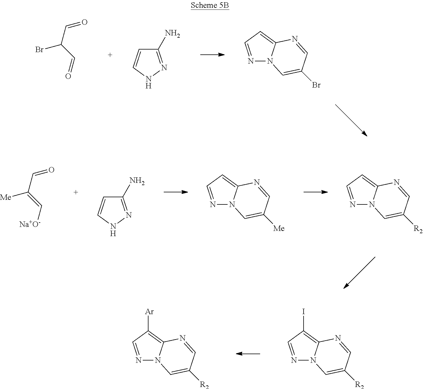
BrC(C=O)C=O.C1(N)=NNC=C1.N1=CC=C2N1C=C(Br)C=N2.N1=CC=C2N1C=C([R2])C=N2.N1=CC=C2N1C=C([Me])C=N2.[Me]C(=C[Na+O-])C=O.C1(N)=NNC=C1.N1=CC(I)=C2N1C=C([R2])C=N2.N1=CC([Ar])=C2N1C=C([R2])C=N2
